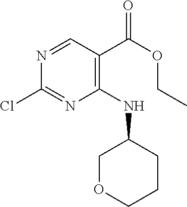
C1(NC2CCCOC2)=C(C(=O)OCC)C=NC(Cl)=N1
